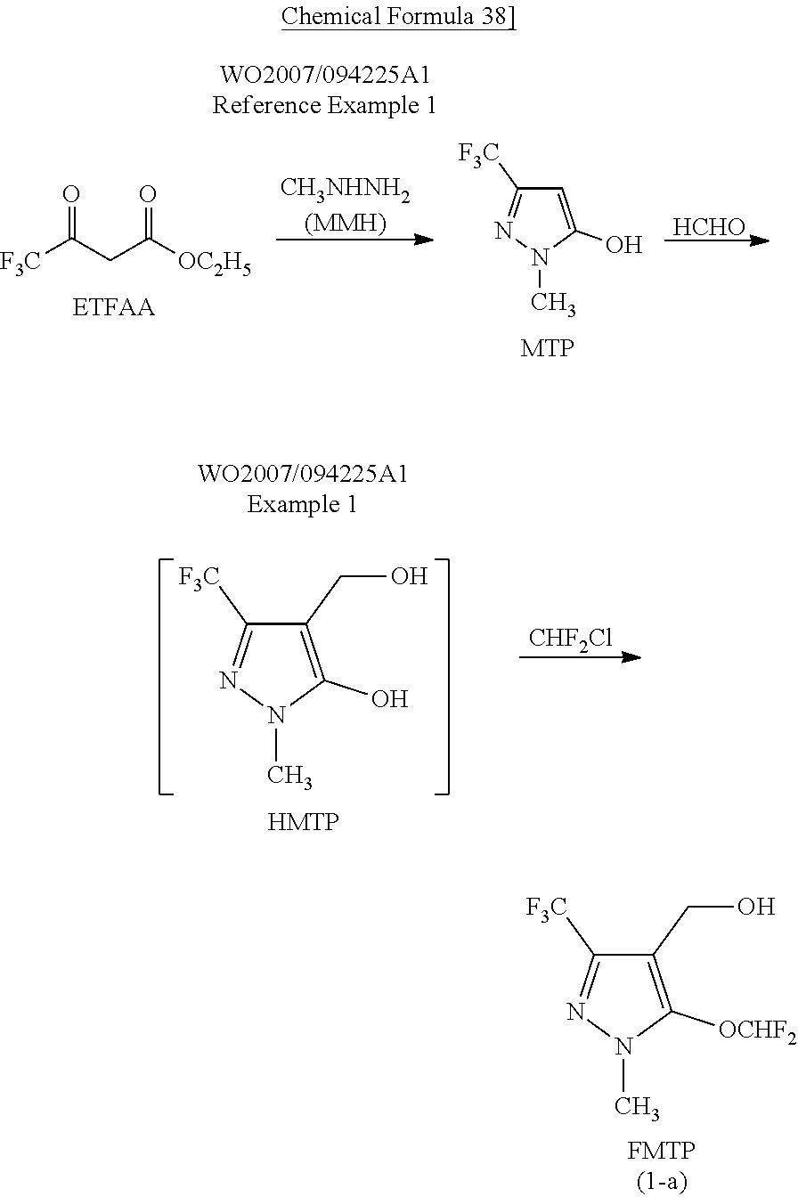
[HCHO].[F3C]C(CC([OC2H5])=O)=O.C1=C(O)N(C)N=C1[F3C].C1(CO)=C(O)N(C)N=C1[F3C].[CHF2Cl].C1(CO)=C([OCHF2])N(C)N=C1[F3C]
